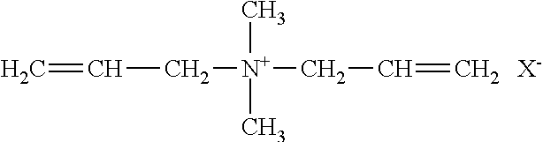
C=CC[N+](C)(C)CC=C.[X-]
